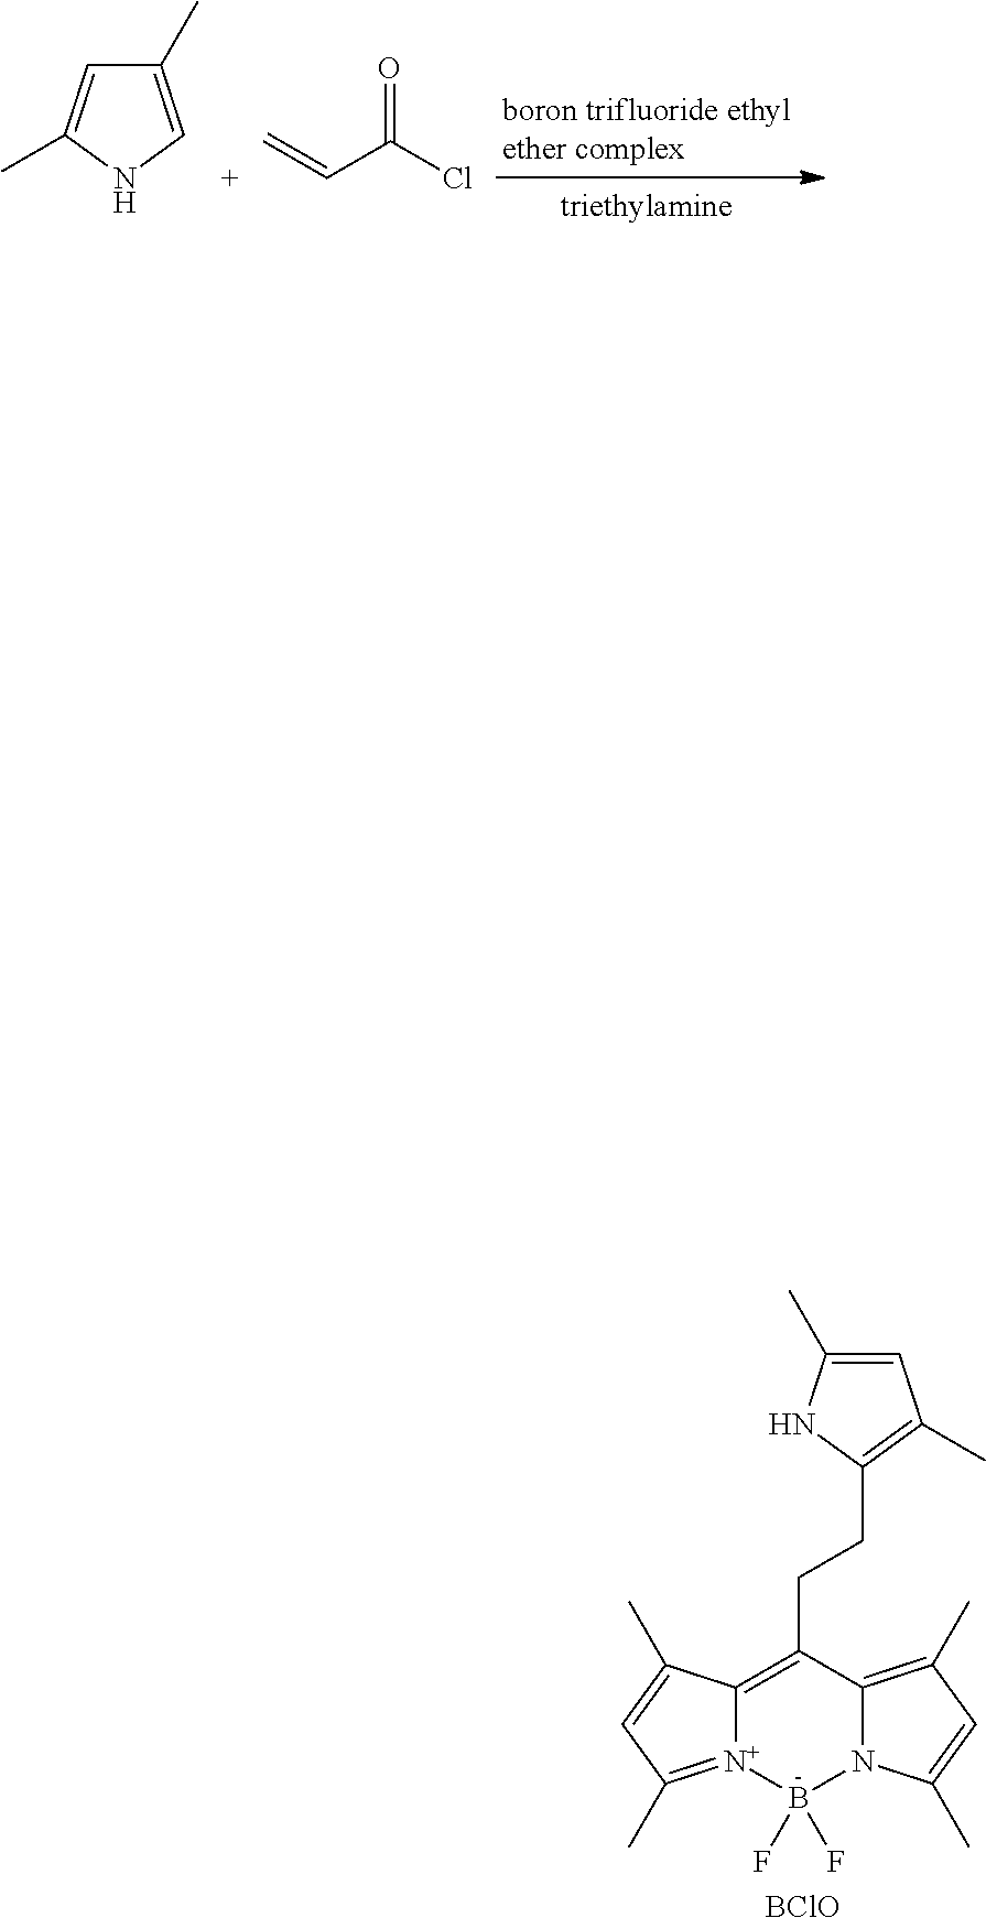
C1(C)=CNC(C)=C1.C(C(Cl)=O)=C.[N+]12=C(C)C=C(C)C1=C(CCC1=C(C)C=C(C)N1)C1=C(C)C=C(C)N1B2(F)F.[BClO]
